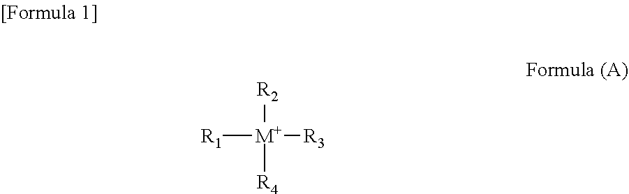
[R1][M+]([R3])([R2])[R4]
